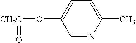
[CH2C](OC1=CC=C(C)N=C1)=O
